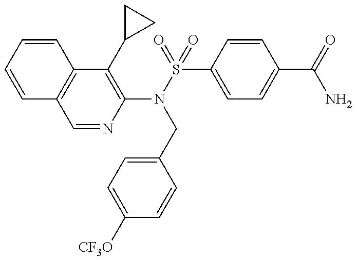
C1=CC=CC2=C1C=NC(N(CC1=CC=C([CF3O])C=C1)S(C1=CC=C(C(=O)N)C=C1)(=O)=O)=C2C1CC1
